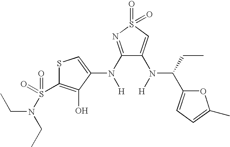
C1(N([H])C2=CSC(S(=O)(=O)N(CC)CC)=C2O)=NS(=O)(=O)C=C1N([H])C(CC)C1=CC=C(C)O1
